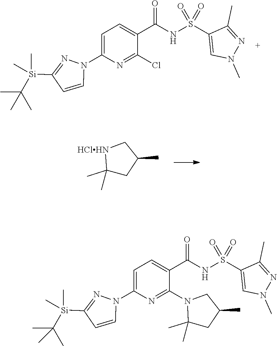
C1=C(N2C=CC([Si](C)(C)C(C)(C)C)=N2)N=C(Cl)C(C(NS(C2=CN(C)N=C2C)(=O)=O)=O)=C1.[HClHN]1C(C)(C)CC(C)C1.C1=C(N2C=CC([Si](C)(C)C(C)(C)C)=N2)N=C(N2C(C)(C)CC(C)C2)C(C(NS(C2=CN(C)N=C2C)(=O)=O)=O)=C1
